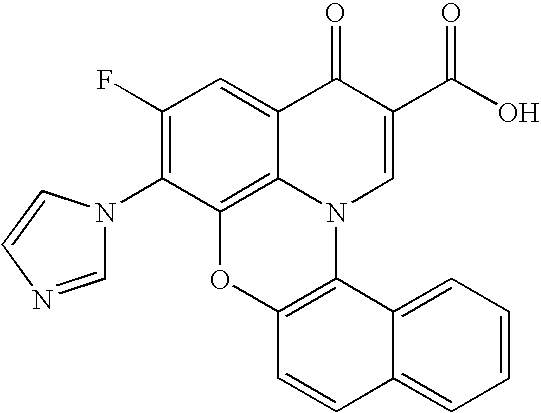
C1(F)=C(N2C=NC=C2)C2=C3C(=C1)C(=O)C(C(O)=O)=CN3C1=C(O2)C=CC2=CC=CC=C12
